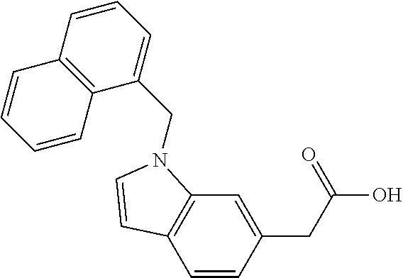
C1=CC(CC(O)=O)=CC2=C1C=CN2CC1=CC=CC2=C1C=CC=C2
